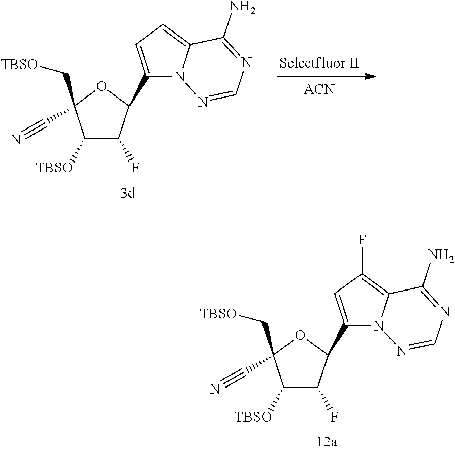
[ACN].[Selectfluor II].C1(C2C(F)C([TBSO])C(C[TBSO])(C#N)O2)=CC=C2N1N=CN=C2N.C1(C2C(F)C([TBSO])C(C[TBSO])(C#N)O2)=CC(F)=C2N1N=CN=C2N
